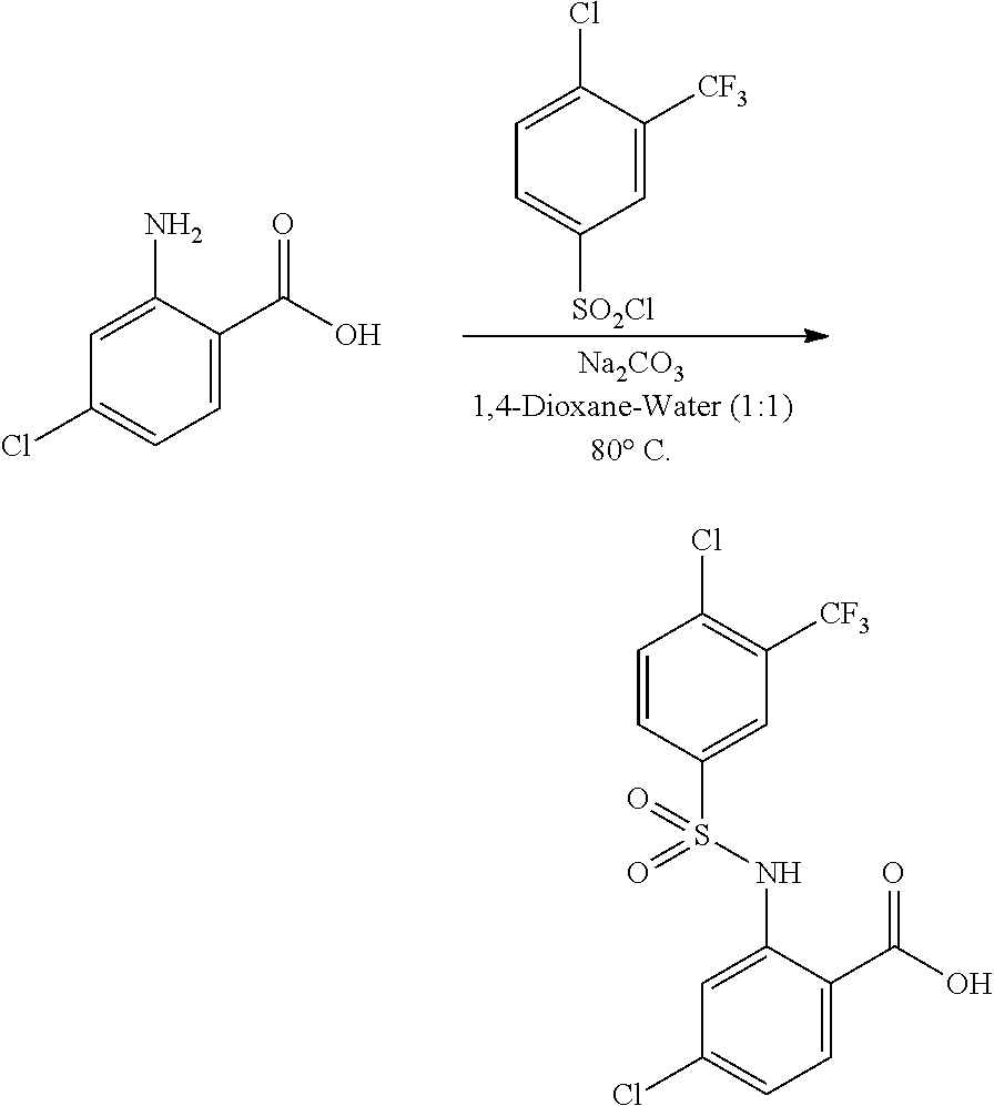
C1=C(Cl)C([CF3])=CC([SO2Cl])=C1.C1=C(N)C(C(O)=O)=CC=C1Cl.C1=CC(S(=O)(NC2=CC(Cl)=CC=C2C(O)=O)=O)=CC([CF3])=C1Cl
